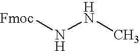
[Fmoc]NNC
